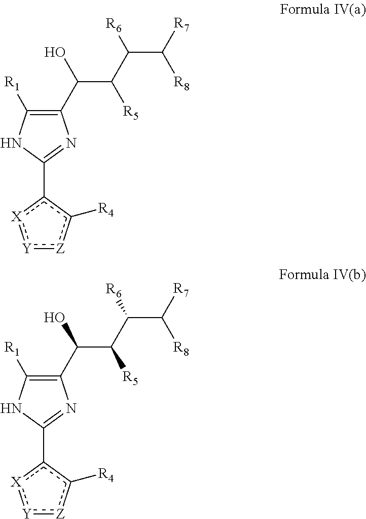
C1(C(O)C(C(C([R7])[R8])[R6])[R5])=C([R1])NC(c2c([R4])[Z]:[Y]:[X]2)=N1.C1(C(O)C(C(C([R7])[R8])[R6])[R5])=C([R1])NC(c2c([R4])[Z]:[Y]:[X]2)=N1
